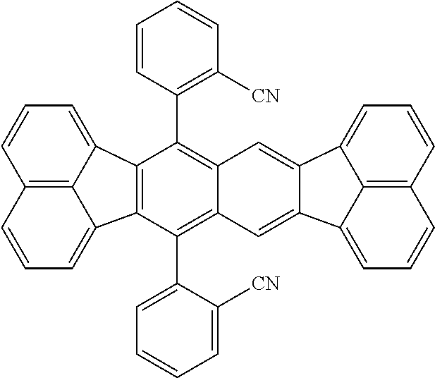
C12=C3C(=CC=C1)C1=C(C3=CC=C2)C(C2=CC=CC=C2[CN])=C2C(=C1C1=C([CN])C=CC=C1)C=C1C3=CC=CC4=C3C(=CC=C4)C1=C2
